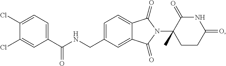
C1=C(CNC(C2=CC=C(Cl)C(Cl)=C2)=O)C=C2C(=C1)C(=O)N(C1(C)CCC(=O)NC1=O)C2=O
